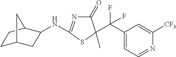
N(C1=NC(=O)C(C(C2=CC=NC([CF3])=C2)(F)F)(C)S1)C1CC2CCC1C2
